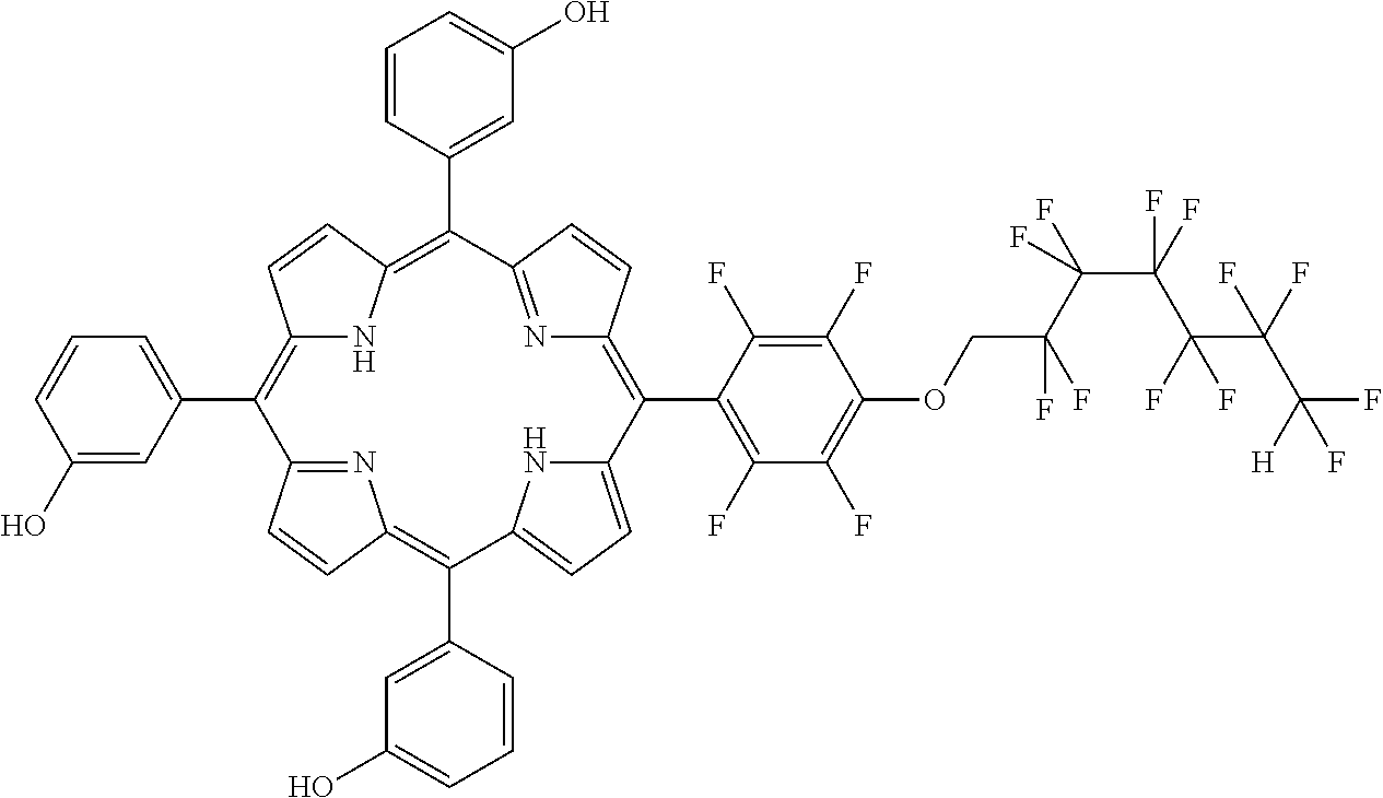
C1(C2=C3NC(=C(C4=CC(O)=CC=C4)C4=NC(=C(C5=C(F)C(F)=C(OCC(C(C(F)(C(C(C([H])(F)F)(F)F)(F)F)F)(F)F)(F)F)C(F)=C5F)C5=CC=C(C(C6=CC(O)=CC=C6)=C6N=C2C=C6)N5)C=C4)C=C3)=CC=CC(O)=C1
